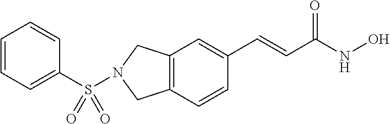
C1(S(N2CC3=C(C=CC(C=CC(NO)=O)=C3)C2)(=O)=O)=CC=CC=C1
